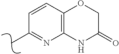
C12=C(C=CC(C)=N1)OCC(=O)N2
